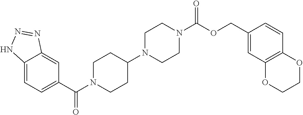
C12=CC=C(C(=O)N3CCC(N4CCN(C(=O)OCC5=CC6=C(C=C5)OCCO6)CC4)CC3)C=C1N=NN2
